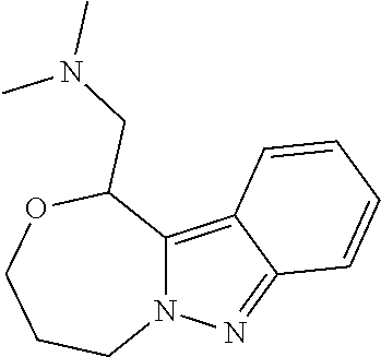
C12=C3C(=NN1CCCOC2CN(C)C)C=CC=C3
